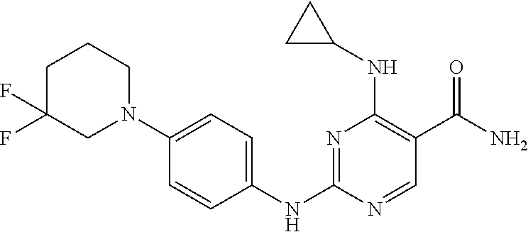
N1=C(NC2=CC=C(N3CCCC(F)(F)C3)C=C2)N=CC(C(N)=O)=C1NC1CC1
